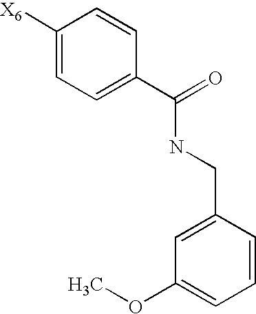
C1([X6])=CC=C(C(=O)NCC2=CC(OC)=CC=C2)C=C1
